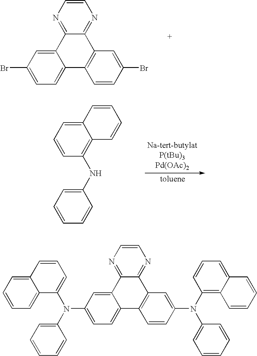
C12=CC=C(Br)C=C1C1=NC=CN=C1C1=C2C=CC(Br)=C1.C12=CC=CC(NC3=CC=CC=C3)=C1C=CC=C2.C12=CC=C(N(C3=CC=CC=C3)C3=CC=CC4=CC=CC=C34)C=C1C1=NC=CN=C1C1=C2C=CC(N(C2=C3C(=CC=C2)C=CC=C3)C2=CC=CC=C2)=C1
